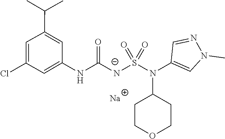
O=C([N-]S(N(C1CCOCC1)C1=CN(C)N=C1)(=O)=O)NC1=CC(Cl)=CC(C(C)C)=C1.[Na]
